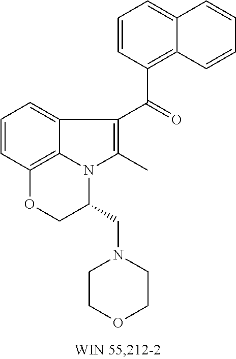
C1=CC(C(=O)C2=C(C)N3C4=C(C=CC=C42)OCC3CN2CCOCC2)=C2C(=C1)C=CC=C2
